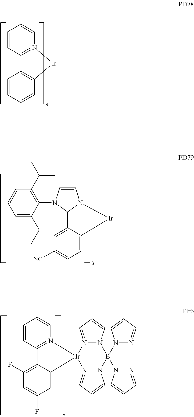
C1=CC2=N(C=C1C)[Ir]C1=C2C=CC=C1.C1=CN(C2=C(C(C)C)C=CC=C2C(C)C)C2N1[Ir]C1=CC=C([NC])C=C21.C1=C2C(=C(F)C=C1F)C1=N(C=CC=C1)[Ir]21N2=CC=CN2B(N2N=CC=C2)(N2N=CC=C2)N2N1=CC=C2
